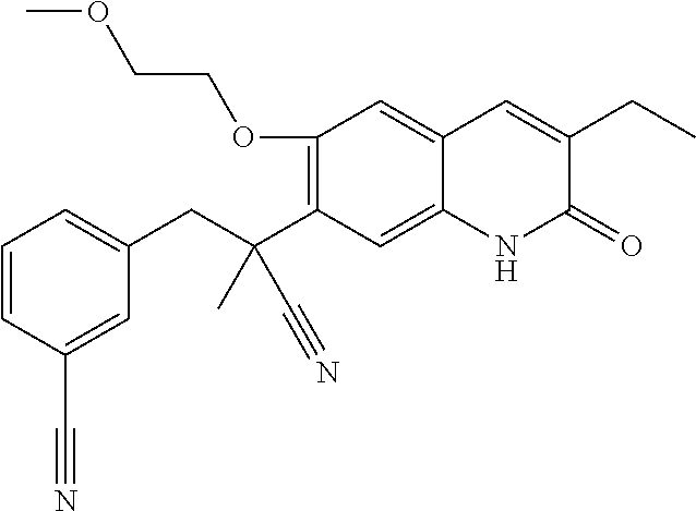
C1=CC(C#N)=CC(CC(C2=C(OCCOC)C=C3C(=C2)NC(=O)C(CC)=C3)(C#N)C)=C1
